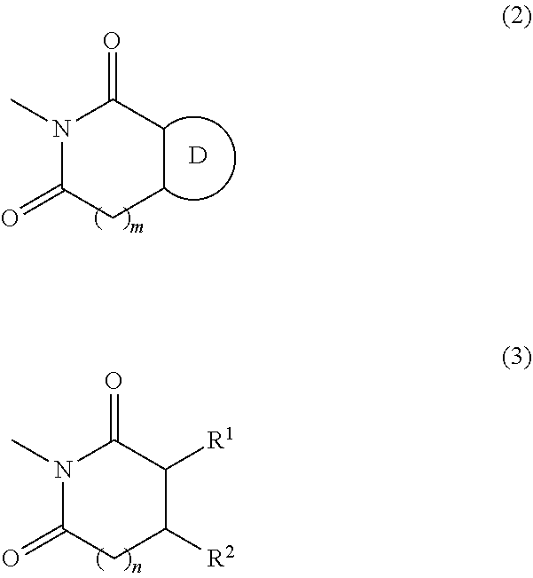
N1(C)C(=O)CC([R2])C([R1])C1=O.N1(C)C(=O)CCCC1=O.[D]
